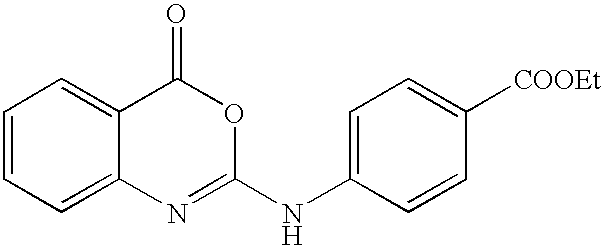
C1=CC=C2C(=C1)C(=O)OC(NC1=CC=C([COOEt])C=C1)=N2
